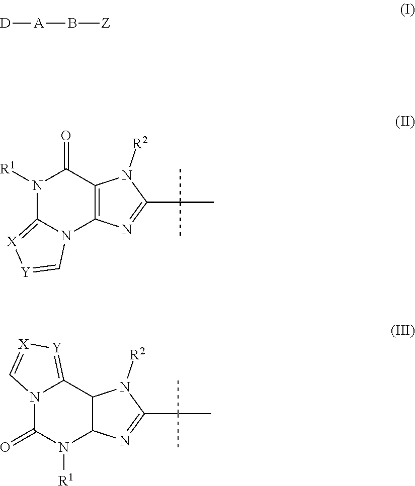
[D][A]B[Z].N1([R1])C2=[X][Y]=CN2C2=C(C1=O)N([R2])C(C(C)(C)C)=N2.N12C(=O)N([R1])C3C(C1=[Y][X]=C2)N([R2])C(C(C)(C)C)=N3
